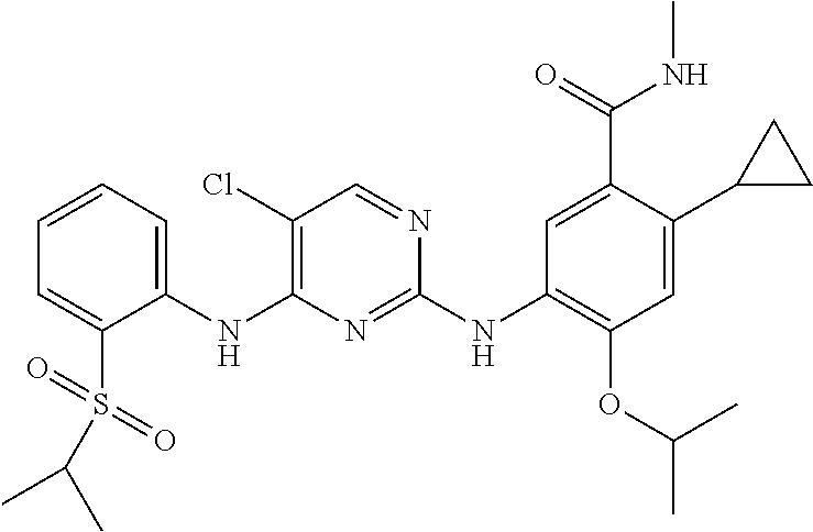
C1(NC2=C(Cl)C=NC(NC3=C(OC(C)C)C=C(C4CC4)C(C(=O)NC)=C3)=N2)=CC=CC=C1S(=O)(=O)C(C)C
